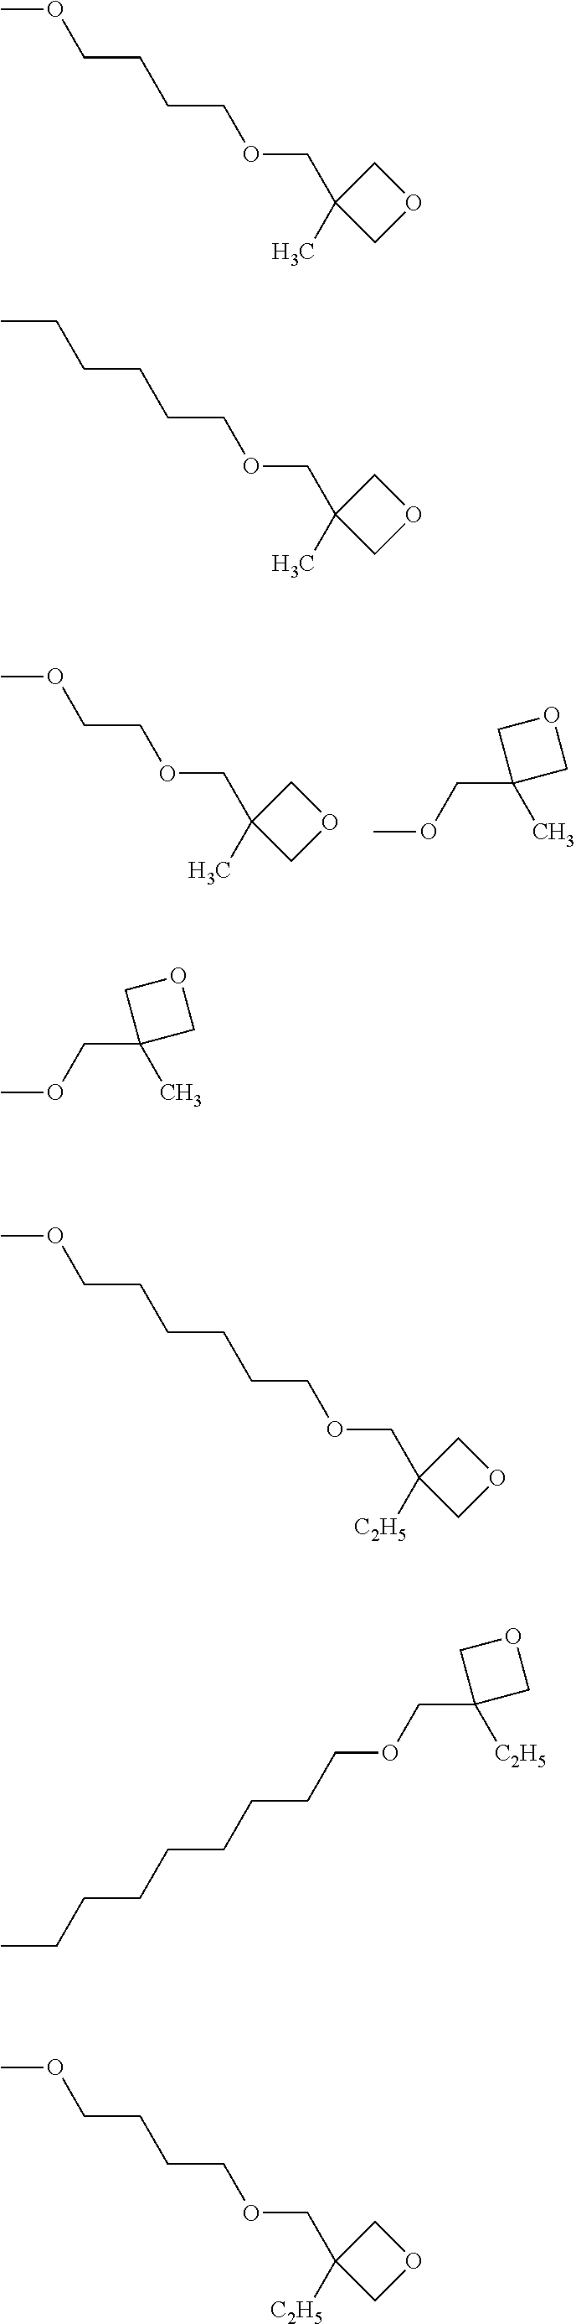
COCCOCC1(C)COC1.CC1(COC)COC1.COCCCCOCC1(C)COC1.CCCCCCOCC1(C)COC1.COCCCCCCOCC1([C2H5])COC1.[C2H5]C1(COCCCCCCCCC)COC1.COCCCCOCC1([C2H5])COC1.CC1(COC)COC1
